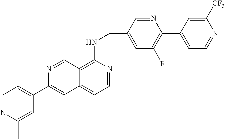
C1=C(C2=CC3=CC=NC(NCC4=CC(F)=C(C5=CC=NC([CF3])=C5)N=C4)=C3C=N2)C=C(C)N=C1
